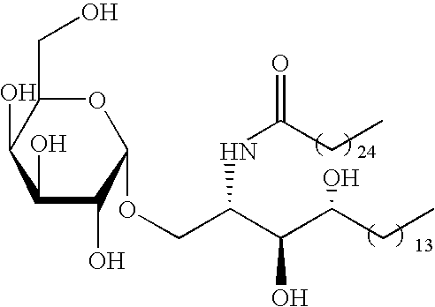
O1C(CO)C(O)C(O)C(O)C1OCC(C(C(O)CC)O)NC(CC)=O
